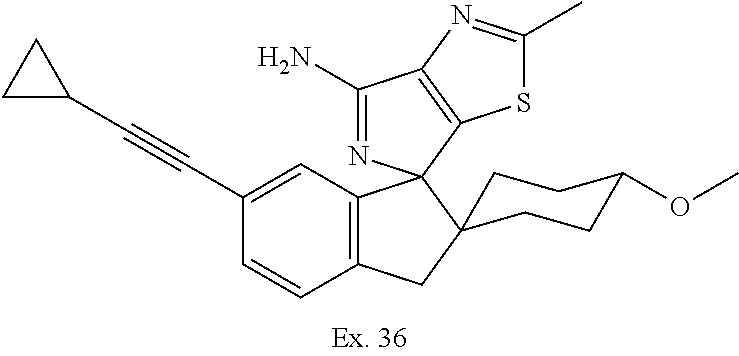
C(C1=CC2=C(C=C1)CC1(CCC(OC)CC1)C21N=C(N)C2=C1SC(C)=N2)#CC1CC1
